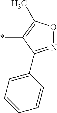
*C1=C(C)ON=C1C1=CC=CC=C1
